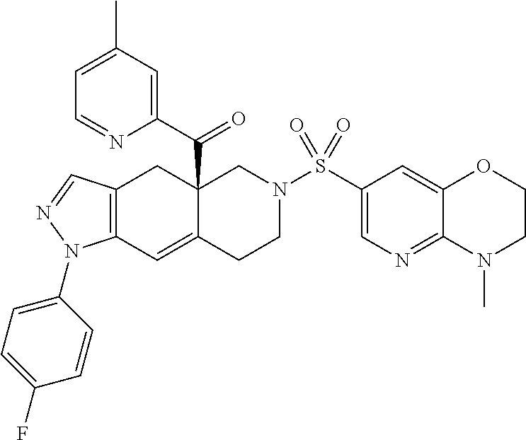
C1(N2C3=C(CC4(C(C5=CC(C)=CC=N5)=O)C(=C3)CCN(S(C3=CN=C5C(=C3)OCCN5C)(=O)=O)C4)C=N2)=CC=C(F)C=C1
